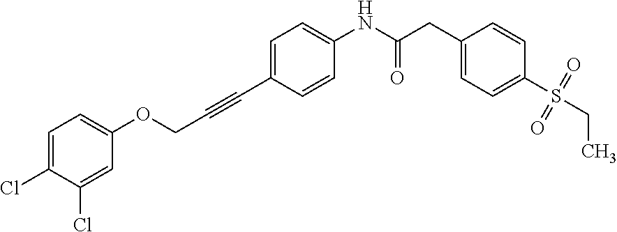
C(C1=CC=C(NC(CC2=CC=C(S(CC)(=O)=O)C=C2)=O)C=C1)#CCOC1=CC=C(Cl)C(Cl)=C1
